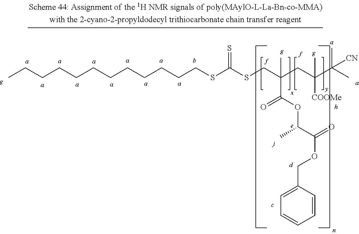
CCCCCCCCCCCCSC(SCC(CC(C(C)(C)[CN])([COOMe])C)(C(OC(C(OCC1=CC=CC=C1)=O)C)=O)C)=S
